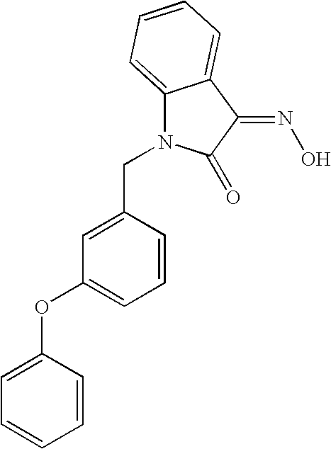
C1(CN2C3=CC=CC=C3C(=NO)C2=O)=CC(OC2=CC=CC=C2)=CC=C1
